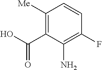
C1([Me])=C(C(O)=O)C(N)=C(F)C=C1
